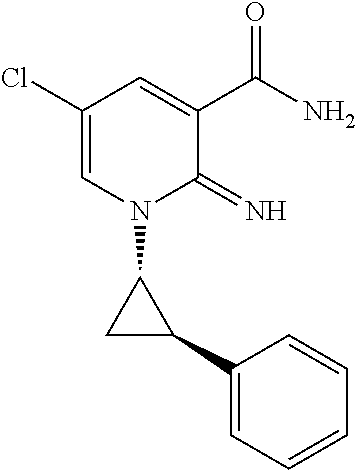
C1(Cl)=CN(C2CC2C2=CC=CC=C2)C(=N)C(C(N)=O)=C1
